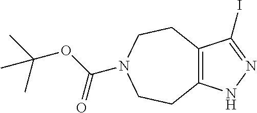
C12=C(NN=C1I)CCN(C(OC(C)(C)C)=O)CC2
